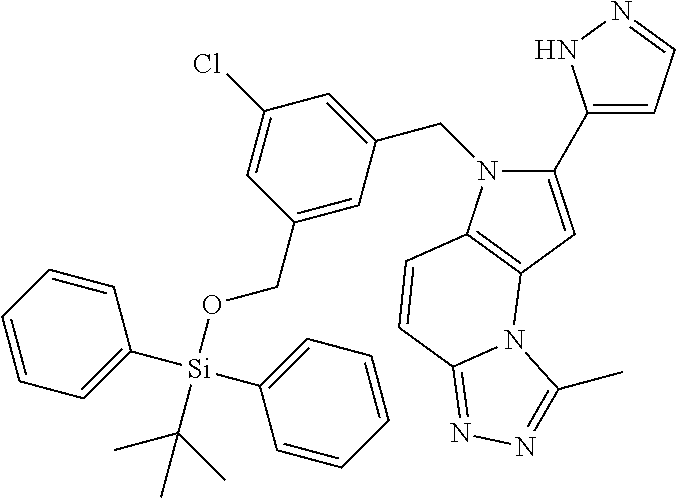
C1(C2=CC=NN2)=CC2=C(N1CC1=CC(Cl)=CC(CO[Si](C(C)(C)C)(C3=CC=CC=C3)C3=CC=CC=C3)=C1)C=CC1=NN=C(C)N21
